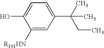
C1([R101HN])=CC(C(CC)(C)C)=CC=C1O
